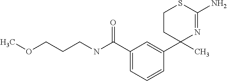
COCCCNC(C1=CC=CC(C2(C)CCSC(N)=N2)=C1)=O
